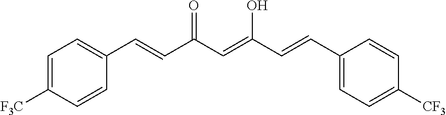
C1=C([F3C])C=CC(C=CC(C=C(O)C=CC2=CC=C([CF3])C=C2)=O)=C1
